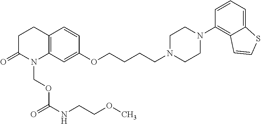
C12=C(C=C(OCCCCN3CCN(C4=C5C(=CC=C4)SC=C5)CC3)C=C1)N(COC(NCCOC)=O)C(=O)CC2
